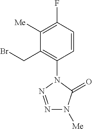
C1([Me])=C(F)C=CC(N2N=NN([Me])C2=O)=C1CBr
